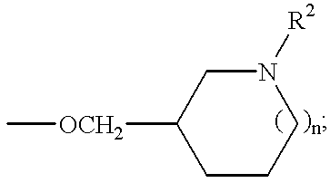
[OCH2](C1CCCN([R2])C1)C
